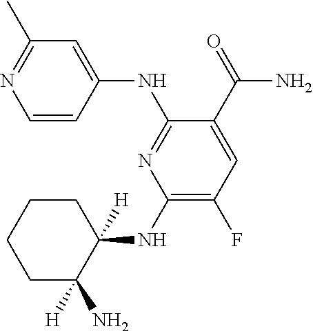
C1(NC2([H])CCCCC2([H])N)=C(F)C=C(C(=O)N)C(NC2=CC(C)=NC=C2)=N1
